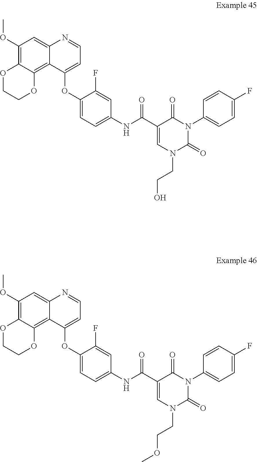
C1=C2C(=C3C(=C1OC)OCCO3)C(OC1=CC=C(NC(C3=CN(CCO)C(=O)N(C4=CC=C(F)C=C4)C3=O)=O)C=C1F)=CC=N2.C1=C2C(=C3C(=C1OC)OCCO3)C(OC1=CC=C(NC(C3=CN(CCOC)C(=O)N(C4=CC=C(F)C=C4)C3=O)=O)C=C1F)=CC=N2
